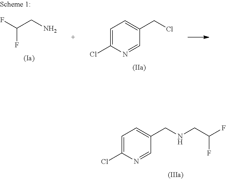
C1=C(Cl)N=CC(CNCC(F)F)=C1.FC(F)CN.C1=C(Cl)N=CC(CCl)=C1
